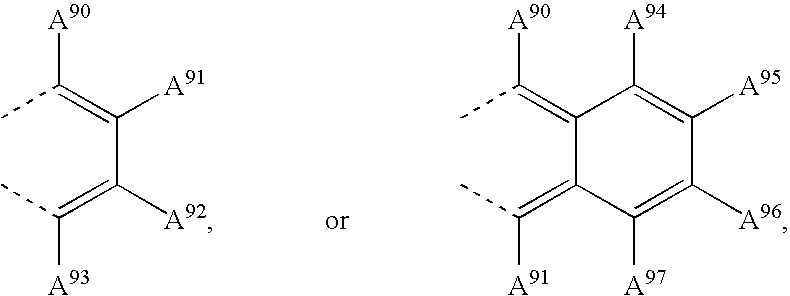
CC(=C(C(=C(C)[A93])[A92])[A91])[A90].CC(=C1C(=C(C)[A91])C([A97])=C([A96])C([A95])=C1[A94])[A90]
